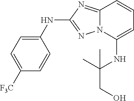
C1(NC2=NN3C(=N2)C=CC=C3NC(C)(C)CO)=CC=C([F3C])C=C1
